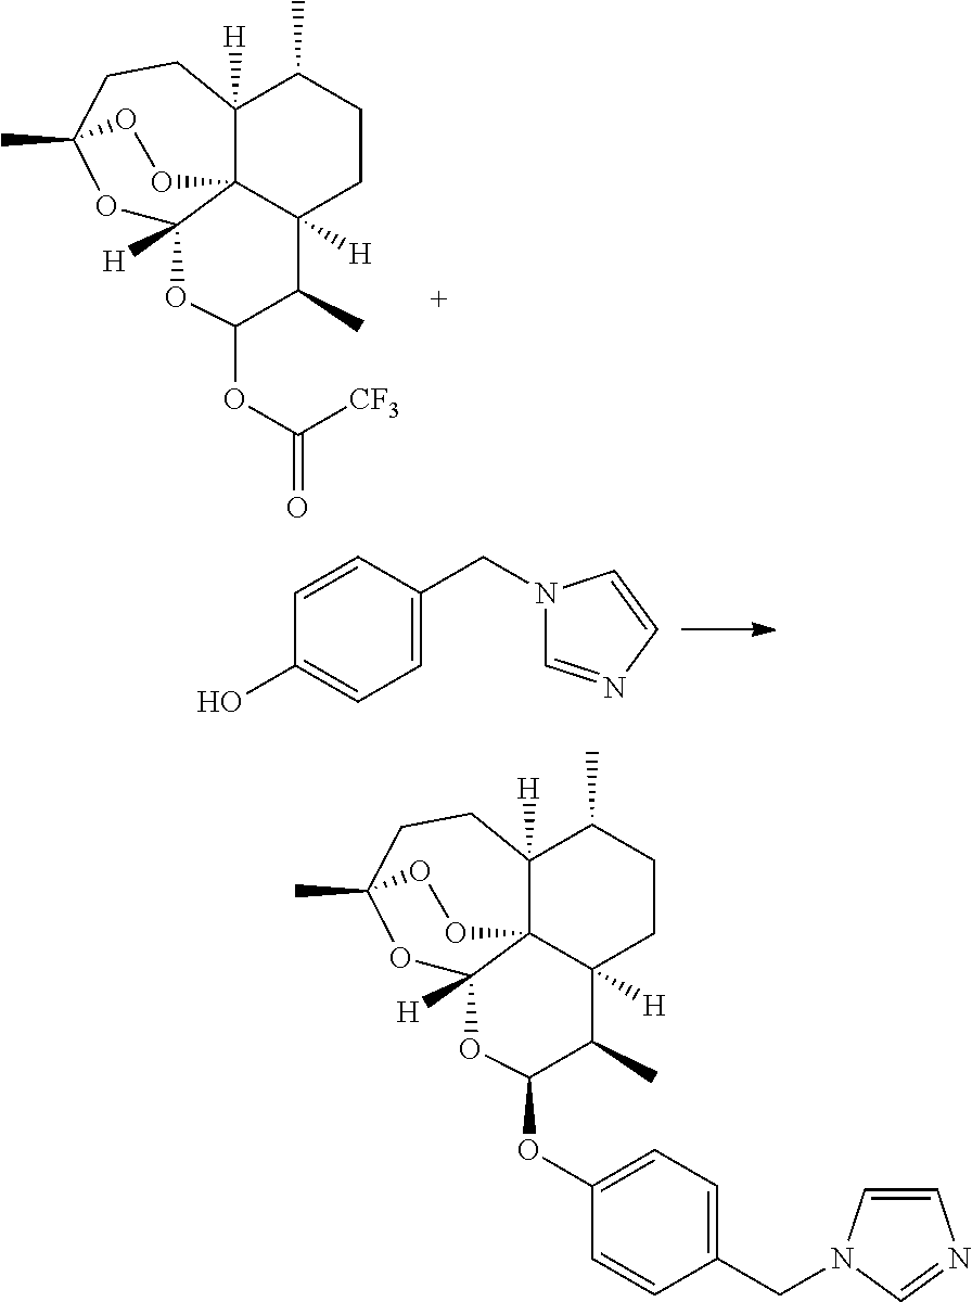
O1C2([H])C34C([H])(CCC1(C)OO3)C(C)CCC4([H])C(C)C(OC(=O)[CF3])O2.C1=CC(O)=CC=C1CN1C=NC=C1.O1C2([H])C34C([H])(CCC1(C)OO3)C(C)CCC4([H])C(C)C(OC1=CC=C(CN3C=CN=C3)C=C1)O2
